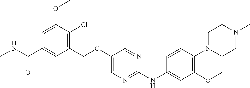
C1(COC2=CN=C(NC3=CC(OC)=C(N4CCN(C)CC4)C=C3)N=C2)=C(Cl)C(OC)=CC(C(NC)=O)=C1
